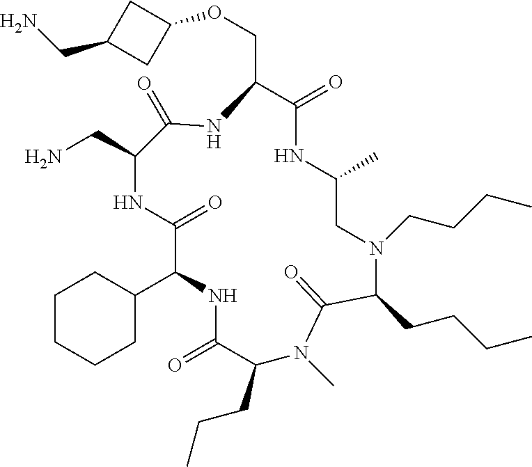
C1CCCC(C2NC(=O)C(CCC)N(C)C(=O)C(CCCC)N(CCCC)CC(C)NC(=O)C(COC3CC(CN)C3)NC(=O)C(CN)NC2=O)C1
